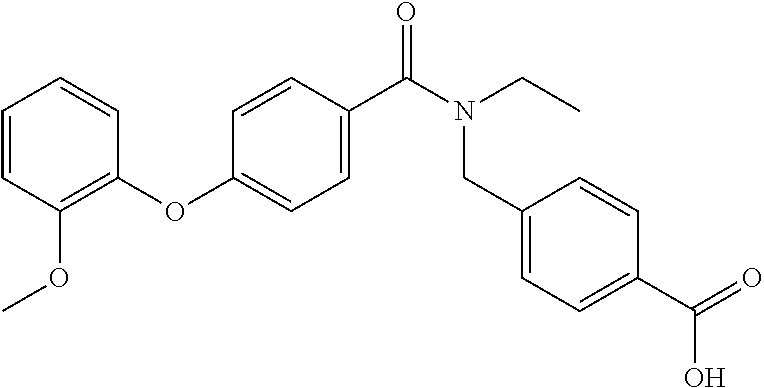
C1=CC(OC)=C(OC2=CC=C(C(=O)N(CC3=CC=C(C(O)=O)C=C3)CC)C=C2)C=C1
